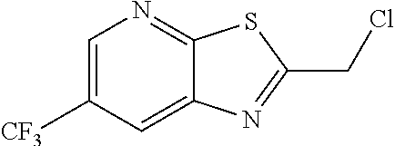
C1=C([CF3])C=C2C(=N1)SC(CCl)=N2
